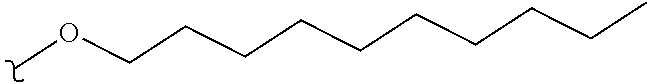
COCCCCCCCCCC
